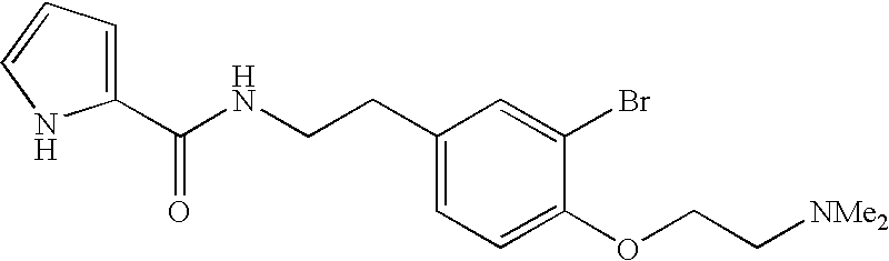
C1(CCNC(C2=CC=CN2)=O)=CC=C(OCC[NMe2])C(Br)=C1
